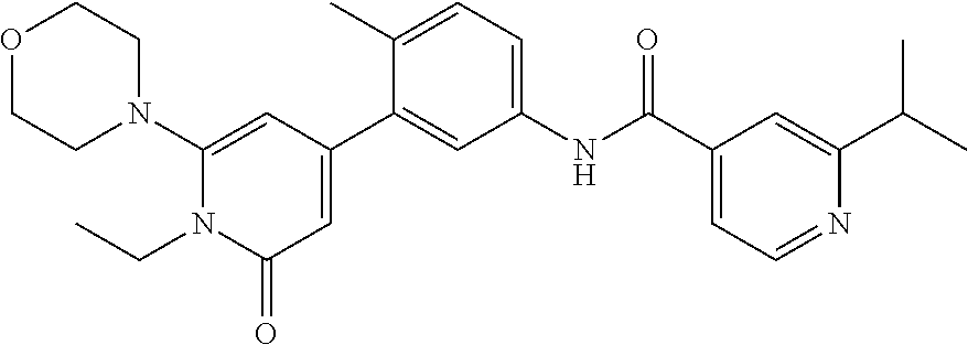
O1CCN(C2=CC(C3=CC(NC(C4=CC=NC(C(C)C)=C4)=O)=CC=C3C)=CC(=O)N2CC)CC1
